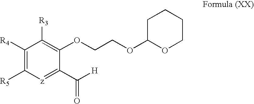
C(C1=[z]C([R5])=C([R4])C([R3])=C1OCCOC1OCCCC1)([H])=O
